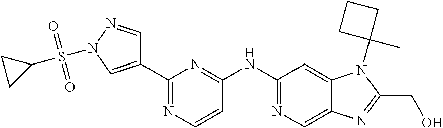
C1(C2=CN(S(C3CC3)(=O)=O)N=C2)=NC=CC(NC2=NC=C3C(=C2)N(C2(C)CCC2)C(CO)=N3)=N1
